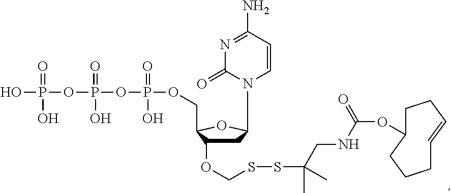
N1(C2CC(OCSSC(CNC(OC3CCC=CCCC3)=O)(C)C)C(COP(OP(OP(O)(O)=O)(O)=O)(O)=O)O2)C=CC(N)=NC1=O
